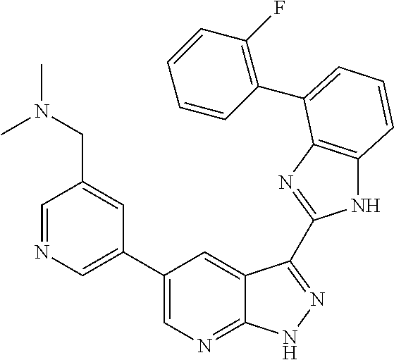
C1(C2=CN=CC(CN(C)C)=C2)=CN=C2C(=C1)C(C1=NC3=C(N1)C=CC=C3C1=C(F)C=CC=C1)=NN2
